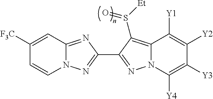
N12C(=NC(C3=NN4C(=C3S([Et])=O)C([Y1])=C([Y2])C([Y3])=C4[Y4])=N1)C=C([F3C])C=C2
